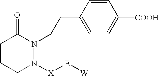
C1CCN([X][E][W])N(CCC2=CC=C([COOH])C=C2)C1=O
